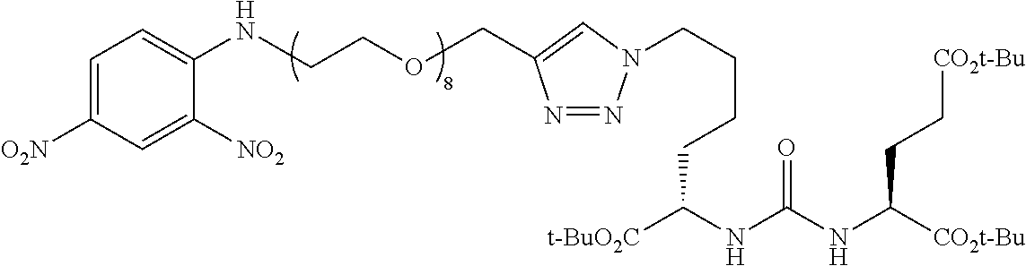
[t-BuO2C]C(NC(NC([CO2t-Bu])CC[CO2t-Bu])=O)CCCCN1N=NC(COCCNC2=CC=C([O2N])C=C2[NO2])=C1
